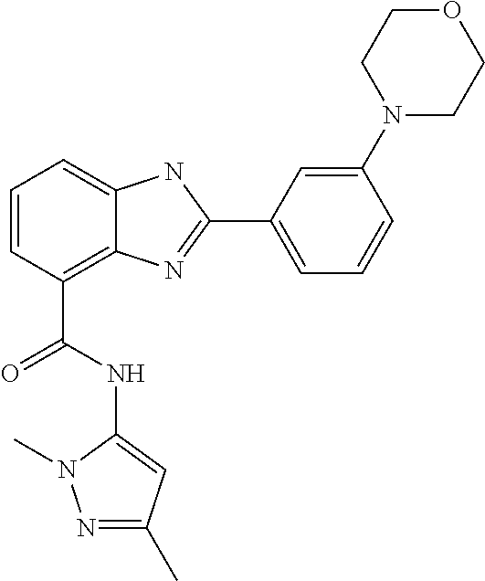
C1=CC(C(NC2=CC(C)=NN2C)=O)=C2C(=C1)NC(C1=CC=CC(N3CCOCC3)=C1)=N2
